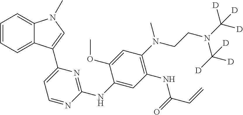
C1=CC=C2C(=C1)N(C)C=C2C1=CC=NC(NC2=CC(NC(C=C)=O)=C(N(CCN(C([D])([D])[D])C([D])([D])[D])C)C=C2OC)=N1
